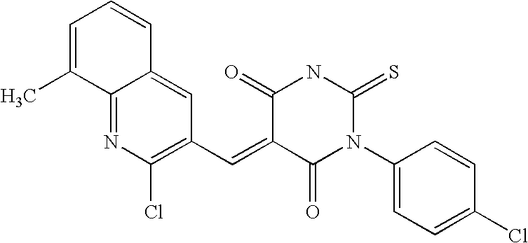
C1=C(C)C2=NC(Cl)=C(C=C3C(=O)N(C4=CC=C(Cl)C=C4)C(=S)NC3=O)C=C2C=C1
